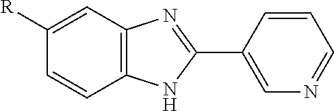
C12=C(C=C([R])C=C1)N=C(C1=CN=CC=C1)N2
